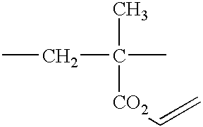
CC([CO2]C=C)(C)CC
